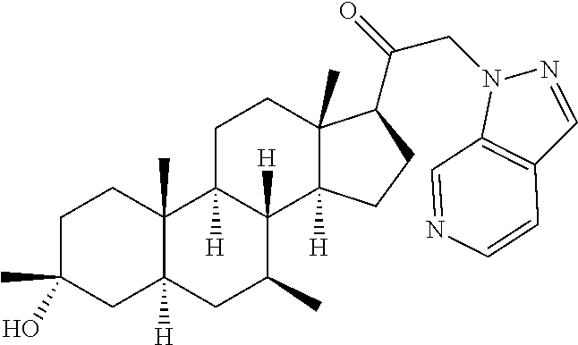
C1C(C)(O)CC2([H])C(C)(C1)C1([H])C([H])(C(C)C2)C2([H])C(C)(CC1)C(C(=O)CN1C3=C(C=N1)C=CN=C3)CC2
